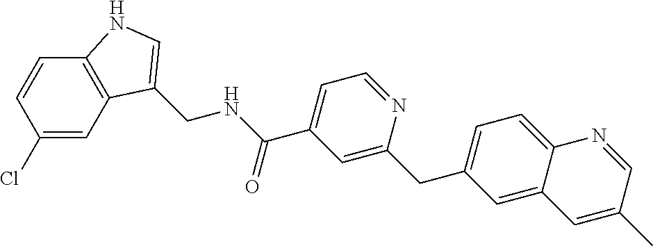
C1=CC(Cl)=CC2=C1NC=C2CNC(C1=CC=NC(CC2=CC=C3C(=C2)C=C(C)C=N3)=C1)=O
